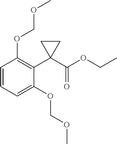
C1=CC=C(OCOC)C(C2(C(OCC)=O)CC2)=C1OCOC
